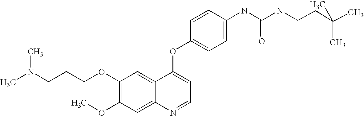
C1=CC(OC2=CC=NC3=CC(OC)=C(OCCCN(C)C)C=C23)=CC=C1NC(=O)NCCC(C)(C)C
